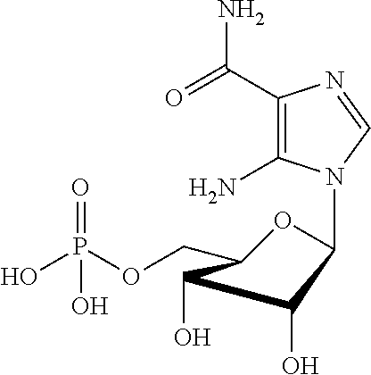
NC1=C(C(=O)N)N=CN1C1OC(COP(O)(=O)O)C(O)C1O
